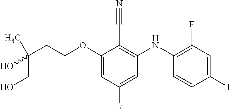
C(OC1=CC(F)=CC(NC2=C(F)C=C(I)C=C2)=C1C#N)CC(O)(CO)C
